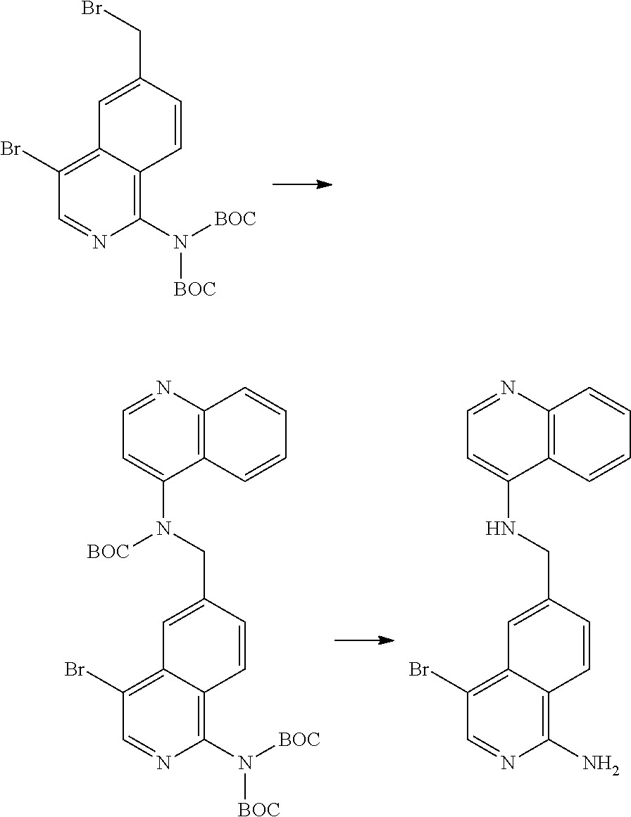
C1(N([BOC])[BOC])=C2C(=C(Br)C=N1)C=C(CBr)C=C2.C1(N([BOC])[BOC])=C2C(=C(Br)C=N1)C=C(CN([BOC])C1=CC=NC3=C1C=CC=C3)C=C2.C1(N)=C2C(=C(Br)C=N1)C=C(CNC1=CC=NC3=C1C=CC=C3)C=C2
